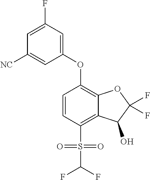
C1=CC(S(C(F)F)(=O)=O)=C2C(=C1OC1=CC(F)=CC([NC])=C1)OC(F)(F)C2O
